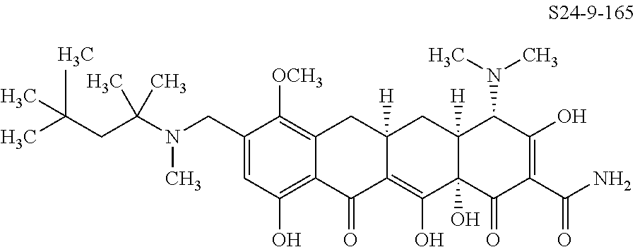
N(CC1=CC(O)=C2C(=C1[OCH3])CC1([H])C(=C(O)C3(O)C([H])(C1)C(N(C)C)C(O)=C(C(N)=O)C3=O)C2=O)(C(CC(C)(C)C)(C)C)C
